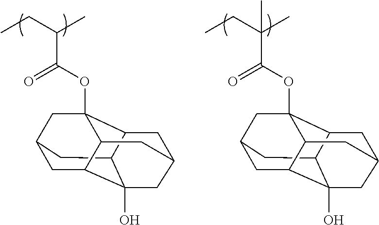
C12CC3CC4C1(O)CC1CC4C(OC(=O)C(CC)(C)C)(C3)C2C1.C12CC3CC4C1(O)CC1CC4C(OC(=O)C(CC)C)(C3)C2C1
